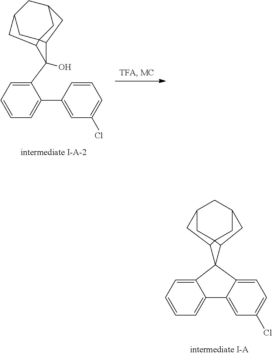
C1=CC=C2C(=C1)C1(C3=CC=C(Cl)C=C23)C2C34CC(CC(C3)C2)CC14.C1=CC=C(C2=CC(Cl)=CC=C2)C(C2(O)C3C45CC(CC(C4)C3)CC25)=C1
